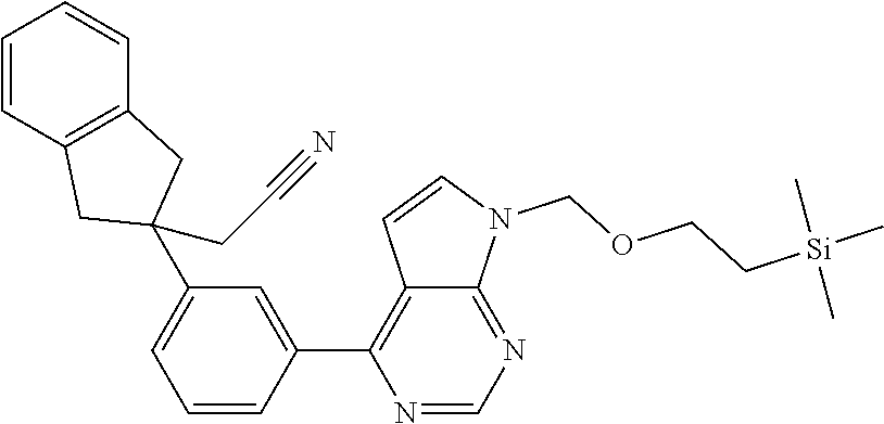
C1=C(C2=C3C(=NC=N2)N(COCC[Si](C)(C)C)C=C3)C=CC=C1C1(CC#N)CC2=C(C1)C=CC=C2
